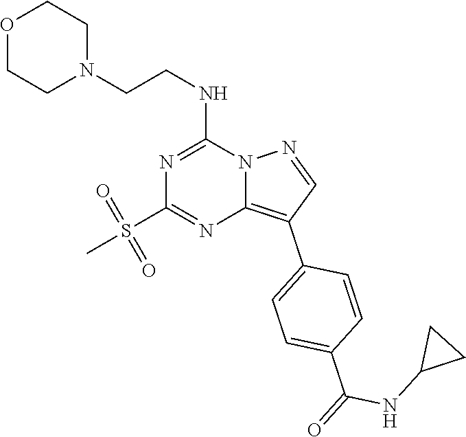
O1CCN(CCNC2=NC(S(=O)(=O)C)=NC3=C(C4=CC=C(C(=O)NC5CC5)C=C4)C=NN23)CC1
